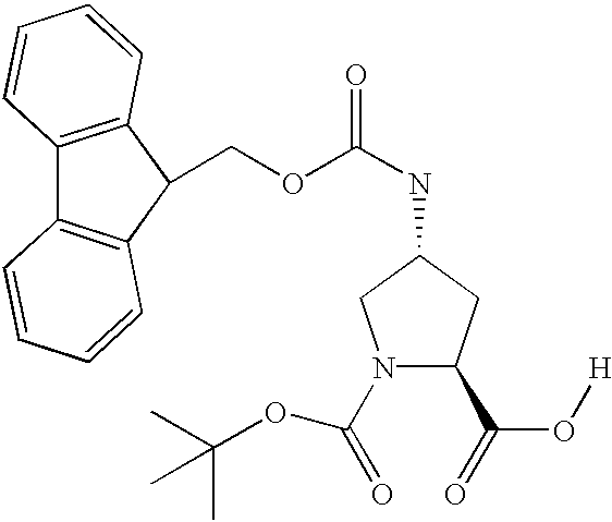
CC(C)(C)OC(=O)N1C(C(=O)O[H])CC(NC(=O)OCC2C3=C(C4=C2C=CC=C4)C=CC=C3)C1
